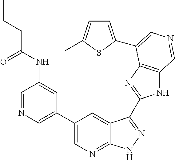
C1(C2=CN=CC(NC(CCC)=O)=C2)=CN=C2C(=C1)C(C1=NC3=C(N1)C=NC=C3C1=CC=C(C)S1)=NN2
